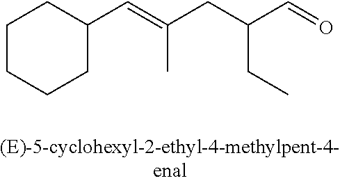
C1CCCC(C=C(CC(C=O)CC)C)C1
